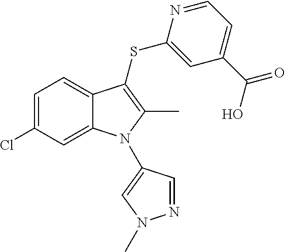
C1=C(Cl)C=C2C(=C1)C(SC1=CC(C(O)=O)=CC=N1)=C(C)N2C1=CN(C)N=C1
